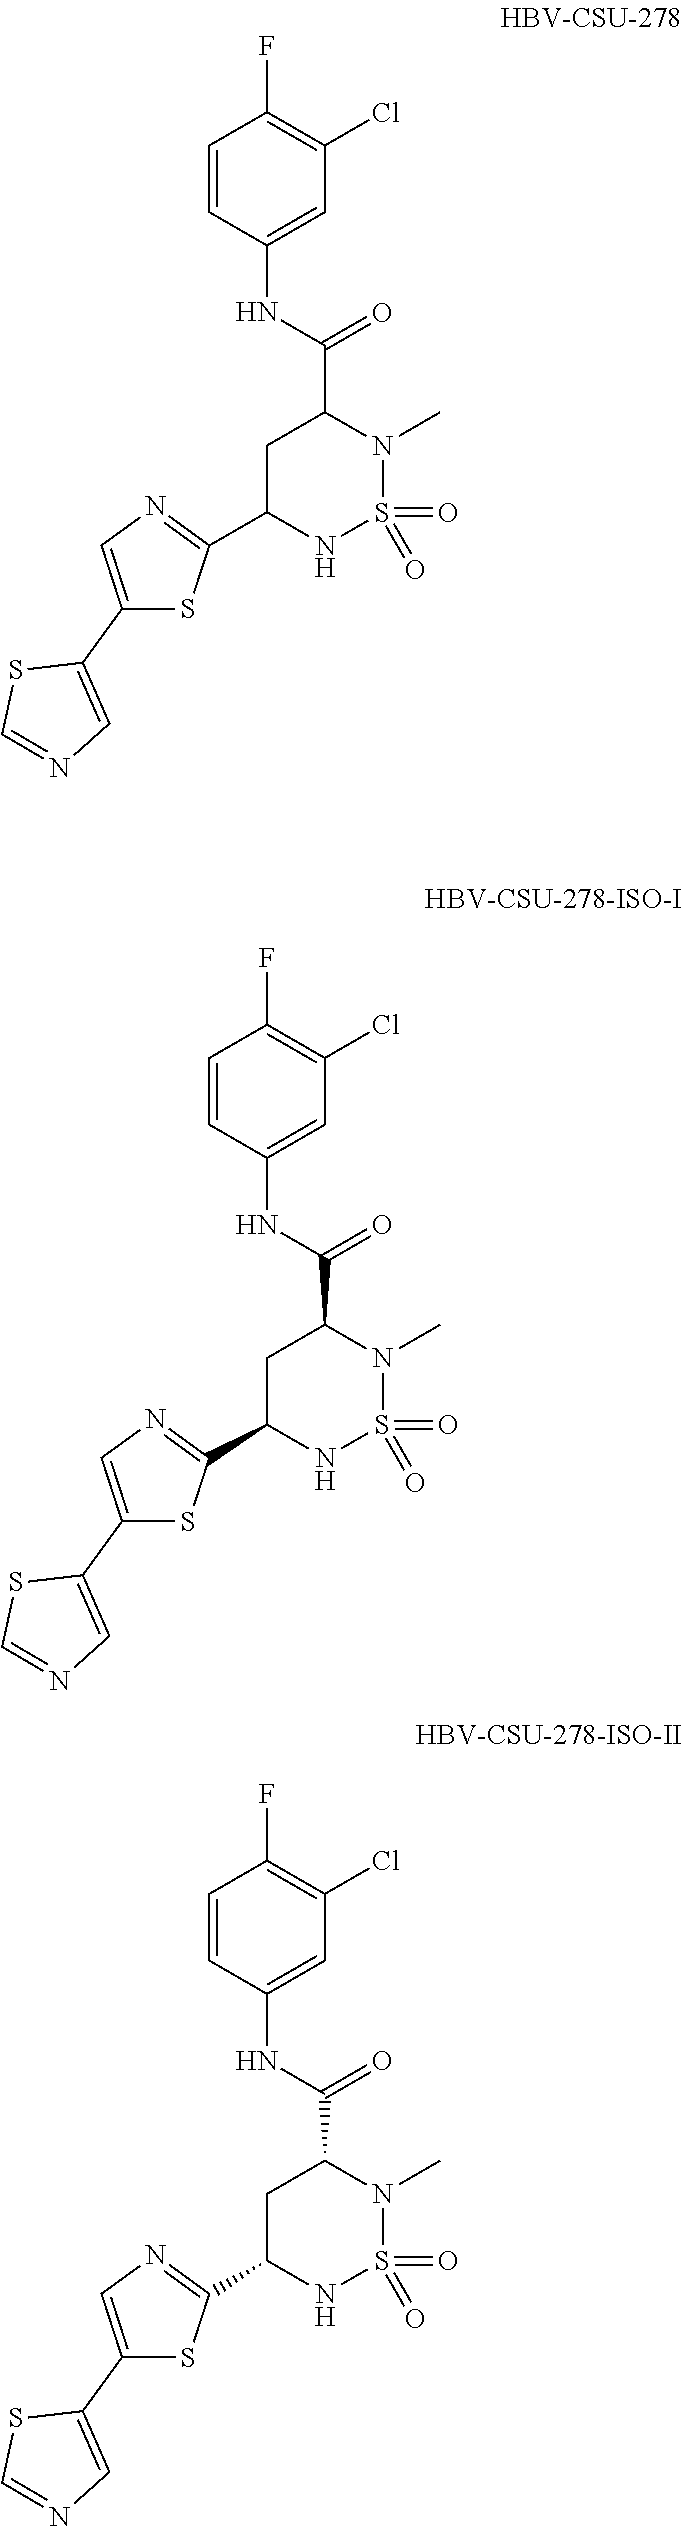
C1=CC(NC(=O)C2N(C)S(=O)(=O)NC(C3=NC=C(C4=CN=CS4)S3)C2)=CC(Cl)=C1F.C1=CC(NC(=O)C2N(C)S(=O)(=O)NC(C3=NC=C(C4=CN=CS4)S3)C2)=CC(Cl)=C1F.C1=CC(NC(=O)C2N(C)S(=O)(=O)NC(C3=NC=C(C4=CN=CS4)S3)C2)=CC(Cl)=C1F
